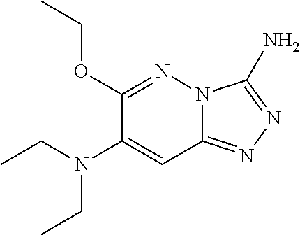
C12=NN=C(N)N1N=C(OCC)C(N(CC)CC)=C2
